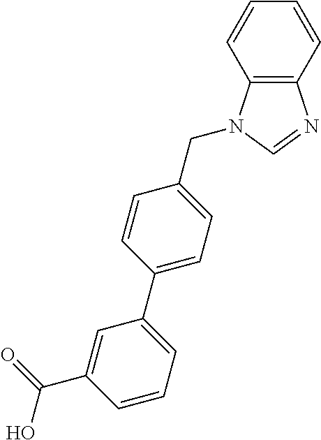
C12=C(N(CC3=CC=C(C4=CC=CC(C(O)=O)=C4)C=C3)C=N1)C=CC=C2
